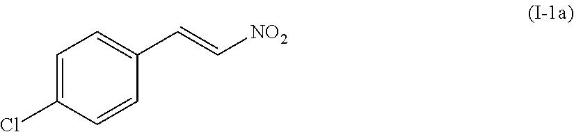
C1=C(Cl)C=CC(C=C[NO2])=C1
